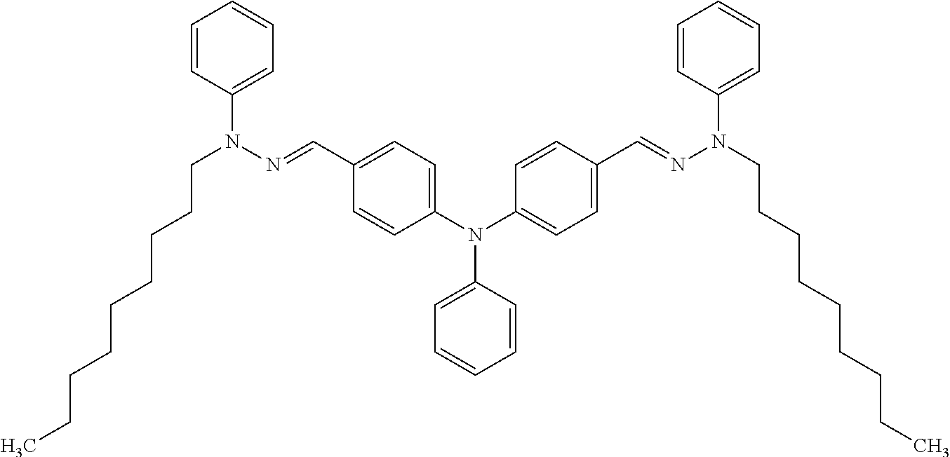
C(CN(N=CC1=CC=C(N(C2=CC=CC=C2)C2=CC=C(C=NN(CCCCCCCCC)C3=CC=CC=C3)C=C2)C=C1)C1=CC=CC=C1)CCCCCCC
